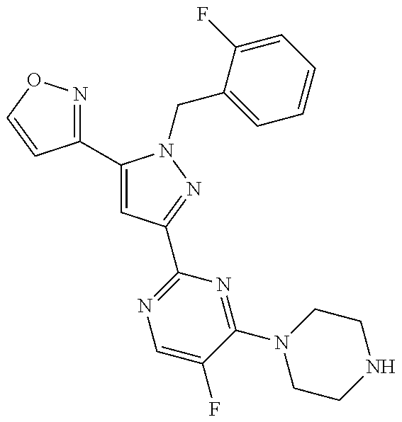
C1(C2=CC(C3=NC=C(F)C(N4CCNCC4)=N3)=NN2CC2=CC=CC=C2F)=NOC=C1
